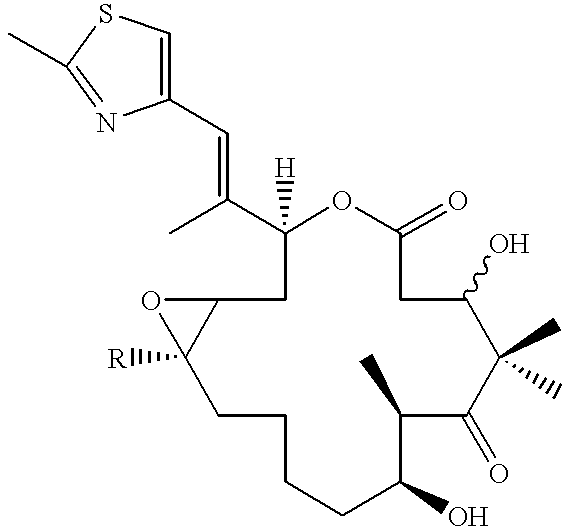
CC(C1([H])CC2C([R])(CCCCC(O)C(C)C(=O)C(C)(C)C(O)CC(=O)O1)O2)=CC1=CSC(C)=N1
